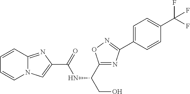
C1=CC(C2=NOC(C(NC(C3=CN4C=CC=CC4=N3)=O)CO)=N2)=CC=C1C(F)(F)F
